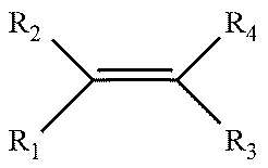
[R2]C(=C([R4])[R3])[R1]
